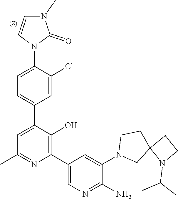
C1(C)=NC(C2=CN=C(N)C(N3CC4(CC3)N(C(C)C)CC4)=C2)=C(O)C(C2=CC=C(N3C(=O)N(C)C=C3)C(Cl)=C2)=C1
